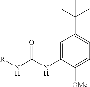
[R]NC(NC1=CC(C(C)(C)C)=CC=C1[OMe])=O
